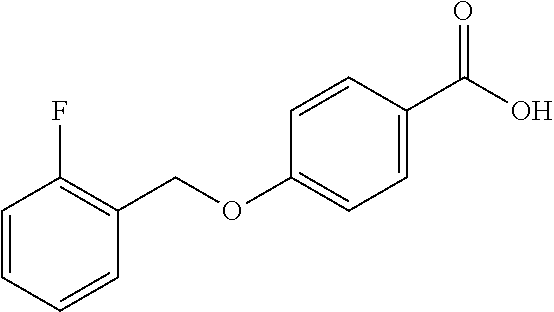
C1=CC=CC(COC2=CC=C(C(O)=O)C=C2)=C1F
